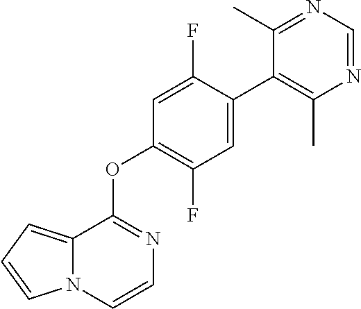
C12=CC=CN1C=CN=C2OC1=C(F)C=C(C2=C(C)N=CN=C2C)C(F)=C1
